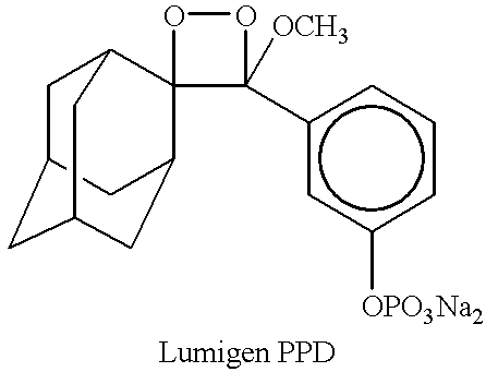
C1C2CC3CC(C2)C2(C1C3)OOC2([OCH3])c1cccc([OPO3Na2])c1
